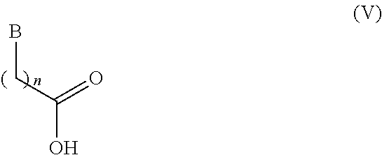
OC(CB)=O
